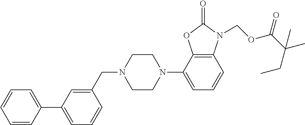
C12=C(C(N3CCN(CC4=CC(C5=CC=CC=C5)=CC=C4)CC3)=CC=C1)OC(=O)N2COC(C(C)(CC)C)=O
